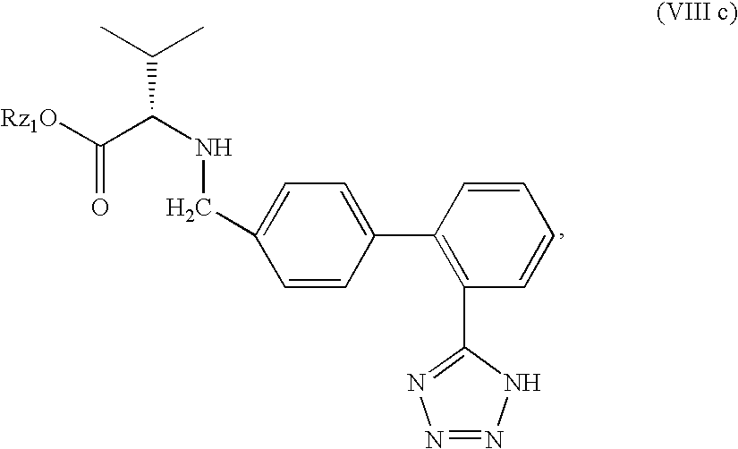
[Rz1O]C(C(NCC1=CC=C(C2=C(C3=NN=NN3)C=CC=C2)C=C1)C(C)C)=O
